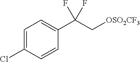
C1=C(Cl)C=CC(C(C[OSO2CF3])(F)F)=C1
